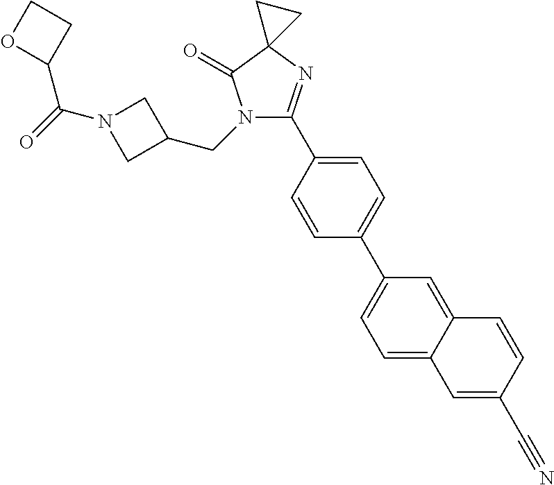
N1(CC2CN(C(=O)C3CCO3)C2)C(C2=CC=C(C3=CC=C4C(=C3)C=CC(C#N)=C4)C=C2)=NC2(C1=O)CC2
